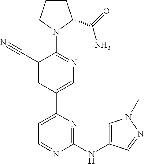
C1CCN(C2=NC=C(C3=CC=NC(NC4=CN(C)N=C4)=N3)C=C2C#N)C1C(=O)N
